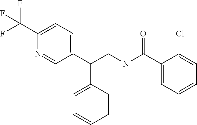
C1(C(NCC(C2=CC=C(C(F)(F)F)N=C2)C2=CC=CC=C2)=O)=CC=CC=C1Cl
